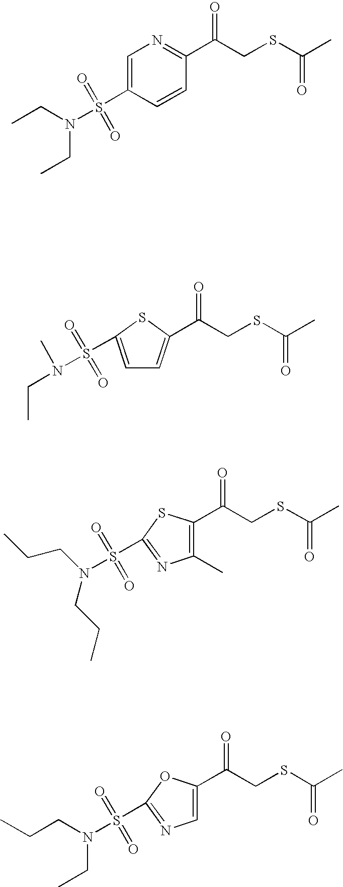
C1=C(S(N(CC)CC)(=O)=O)C=CC(C(CSC(=O)C)=O)=N1.C1=C(S(=O)(=O)N(C)CC)SC(C(CSC(C)=O)=O)=C1.C1(C)=C(C(CSC(C)=O)=O)SC(S(=O)(=O)N(CCC)CCC)=N1.C1=C(C(CSC(C)=O)=O)OC(S(=O)(=O)N(CCC)CC)=N1
